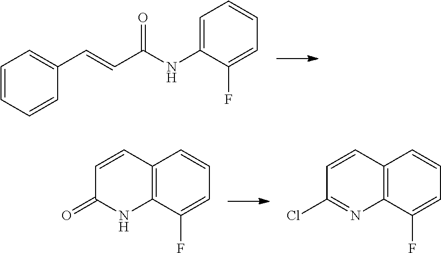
C1=C(NC(C=CC2=CC=CC=C2)=O)C(F)=CC=C1.C12=C(C(F)=CC=C1)NC(=O)C=C2.C12=C(C(F)=CC=C1)N=C(Cl)C=C2
